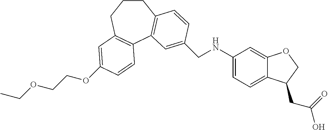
C1CCC2=C(C3=C1C=CC(CNC1=CC=C4C(=C1)OCC4CC(=O)O)=C3)C=CC(OCCOCC)=C2
